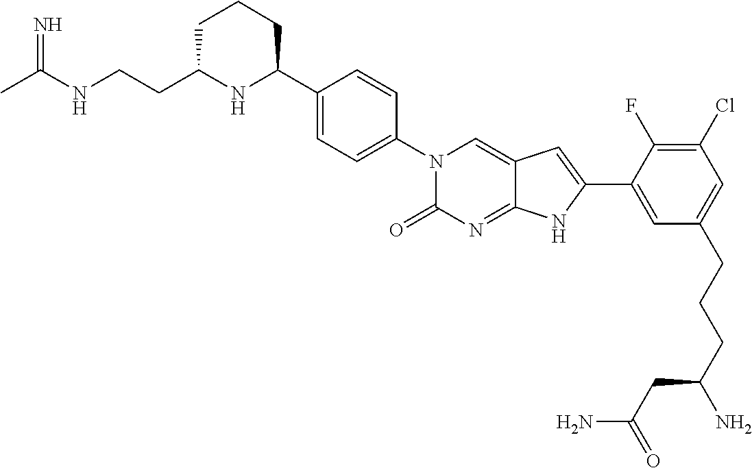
CC(NCCC1NC(C2=CC=C(N3C(=O)N=C4C(=C3)C=C(C3=CC(CCCC(N)CC(=O)N)=CC(Cl)=C3F)N4)C=C2)CCC1)=N
